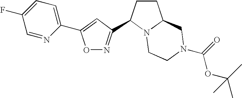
O1N=C(C2CCC3N2CCN(C(=O)OC(C)(C)C)C3)C=C1C1=CC=C(F)C=N1
